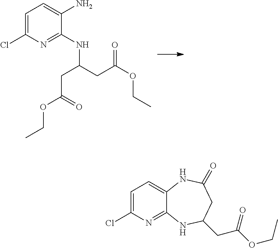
C1=C(Cl)N=C(NC(CC(OCC)=O)CC(OCC)=O)C(N)=C1.C1=C(Cl)N=C2C(=C1)NC(=O)CC(CC(OCC)=O)N2
